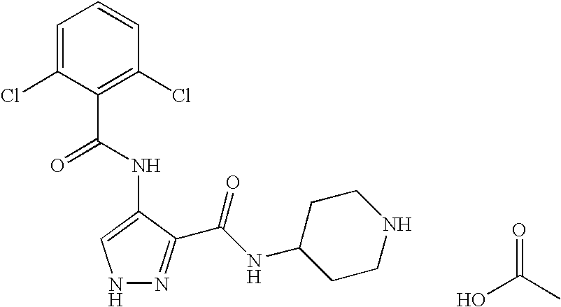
N1N=C(C(NC2CCNCC2)=O)C(NC(C2=C(Cl)C=CC=C2Cl)=O)=C1.OC(C)=O
